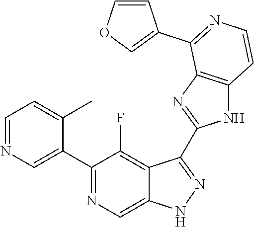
C1=NC=C(C2=NC=C3C(=C2F)C(C2=NC4=C(N2)C=CN=C4C2=COC=C2)=NN3)C(C)=C1
